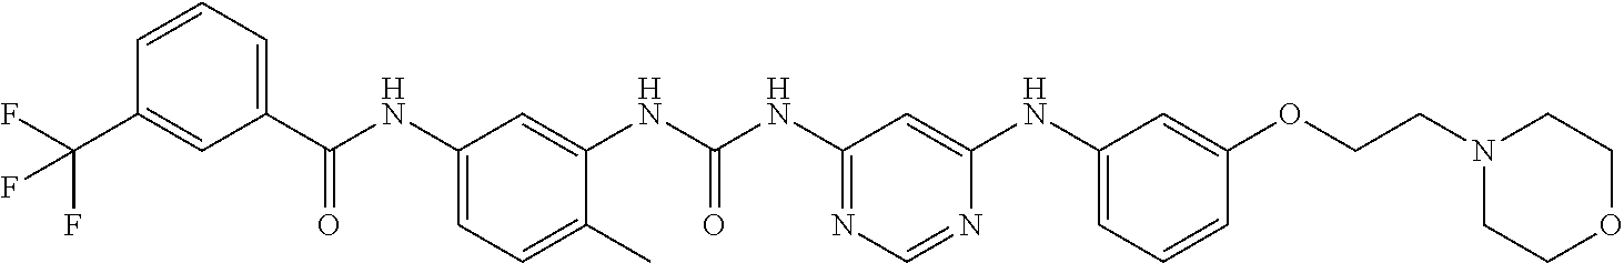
C1(C(=O)NC2=CC=C(C)C(NC(=O)NC3=NC=NC(NC4=CC=CC(OCCN5CCOCC5)=C4)=C3)=C2)=CC=CC(C(F)(F)F)=C1
